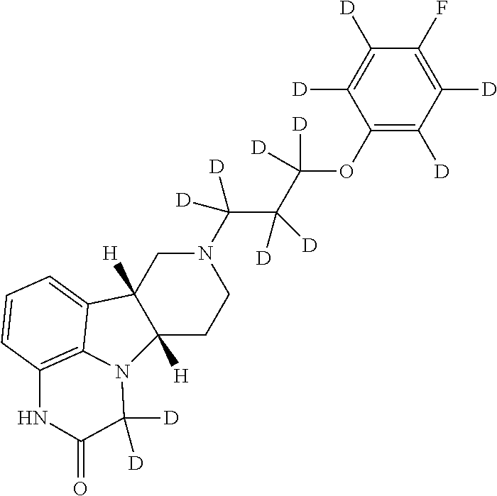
C12([H])CCN(C(C(C(OC3=C([D])C([D])=C(F)C([D])=C3[D])([D])[D])([D])[D])([D])[D])CC1([H])C1=CC=CC3=C1N2C([D])([D])C(=O)N3
